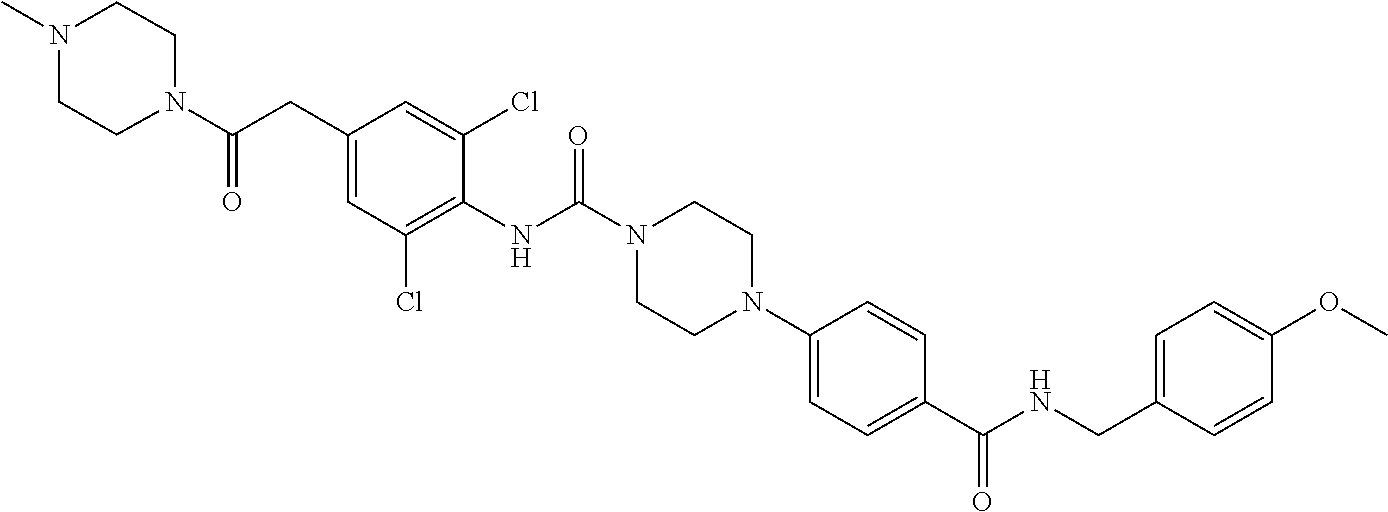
C1(CC(N2CCN(C)CC2)=O)=CC(Cl)=C(NC(N2CCN(C3=CC=C(C(NCC4=CC=C(OC)C=C4)=O)C=C3)CC2)=O)C(Cl)=C1
